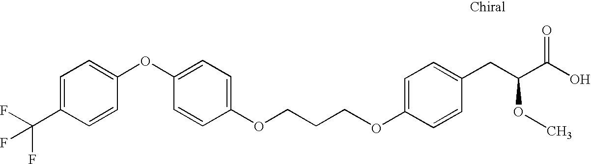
O(CCCOC1=CC=C(OC2=CC=C(C(F)(F)F)C=C2)C=C1)C1=CC=C(CC(C(O)=O)OC)C=C1
